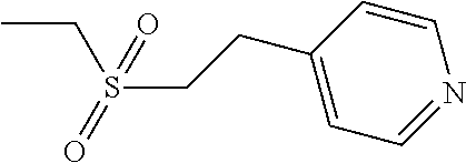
CCS(CCC1=CC=NC=C1)(=O)=O
